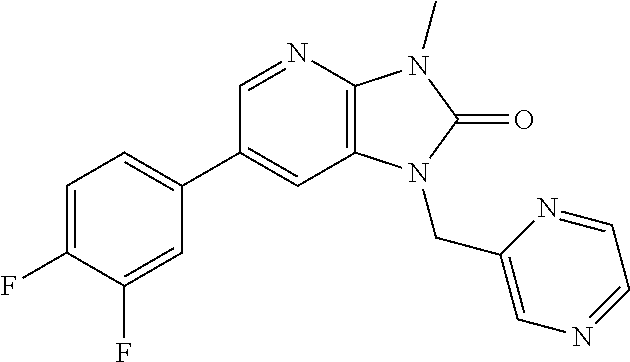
C1=C(F)C(F)=CC(C2=CC3=C(N=C2)N(C)C(=O)N3CC2=CN=CC=N2)=C1
